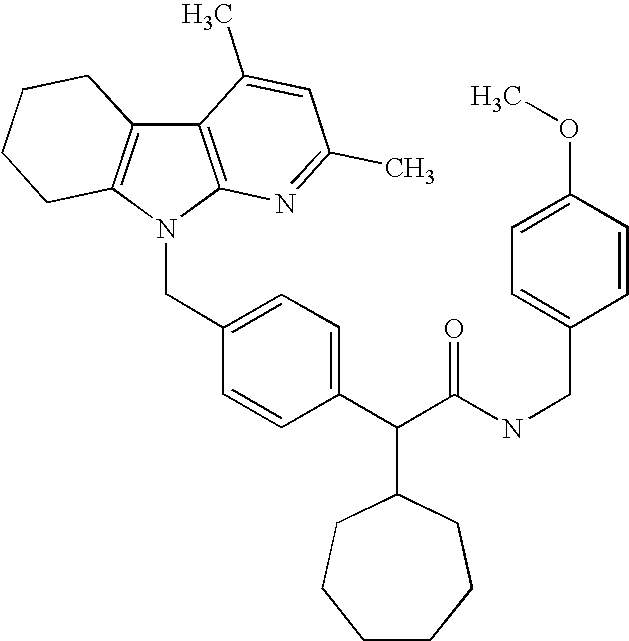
C12=C(N(CC3=CC=C(C(C(NCC4=CC=C(OC)C=C4)=O)C4CCCCCC4)C=C3)C3=C1CCCC3)N=C(C)C=C2C
